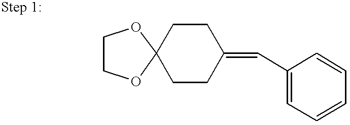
C1CC(=CC2=CC=CC=C2)CCC12OCCO2
